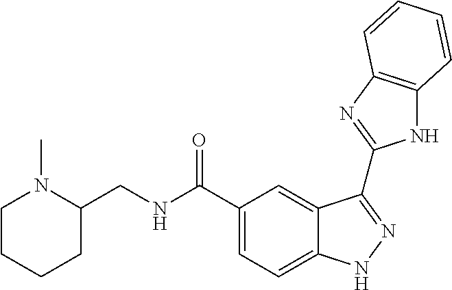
C1(C(NCC2N(C)CCCC2)=O)=CC=C2C(=C1)C(C1=NC3=C(N1)C=CC=C3)=NN2
